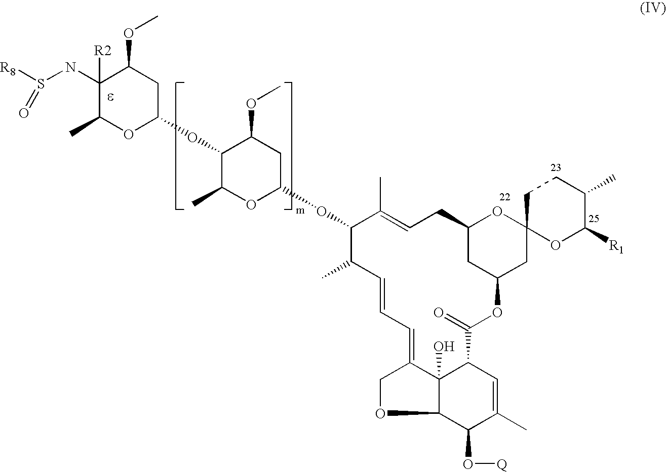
C1(NS([R8])=O)([R2])C(C)OC(OC2C(C)OC(OC3C(C)C=CC=C4C5(O)C(OC4)C(O[Q])C(C)=CC5C(=O)OC4CC(CC=C3C)OC3(C4)OC([R1])C(C)CC3)CC2OC)CC1OC
